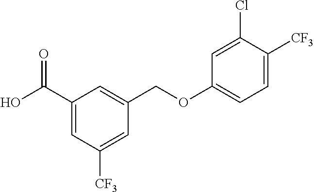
C1(C(O)=O)=CC([CF3])=CC(COC2=CC=C([CF3])C(Cl)=C2)=C1
